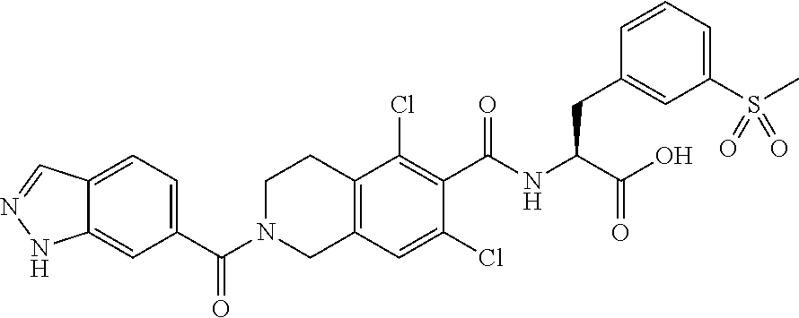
C1(C(=O)N2CC3=C(CC2)C(Cl)=C(C(=O)NC(CC2=CC(S(C)(=O)=O)=CC=C2)C(O)=O)C(Cl)=C3)=CC=C2C(=C1)NN=C2
